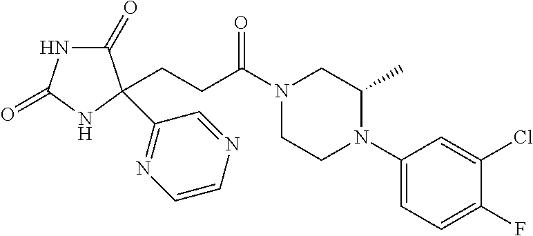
C1(=O)NC(=O)NC1(C1=NC=CN=C1)CCC(N1CCN(C2=CC=C(F)C(Cl)=C2)C(C)C1)=O
